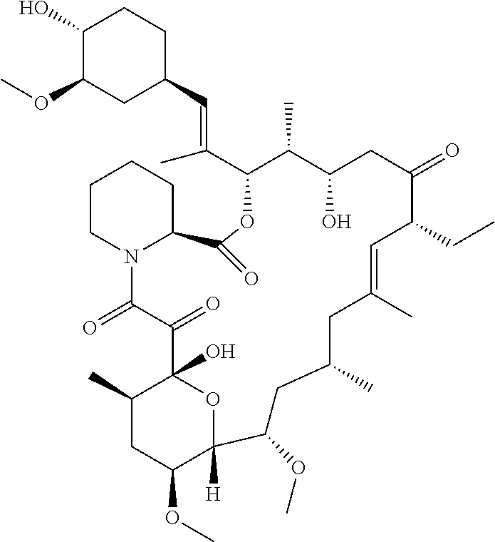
C1(O)C(OC)CC(C=C(C2C(C)C(O)CC(=O)C(CC)C=C(C)CC(C)CC(OC)C3([H])OC(O)(C(C)CC3OC)C(=O)C(=O)N3C(CCCC3)C(=O)O2)C)CC1
